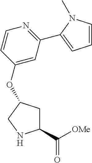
C1(C([OMe])=O)CC(OC2=CC(C3=CC=CN3C)=NC=C2)CN1
